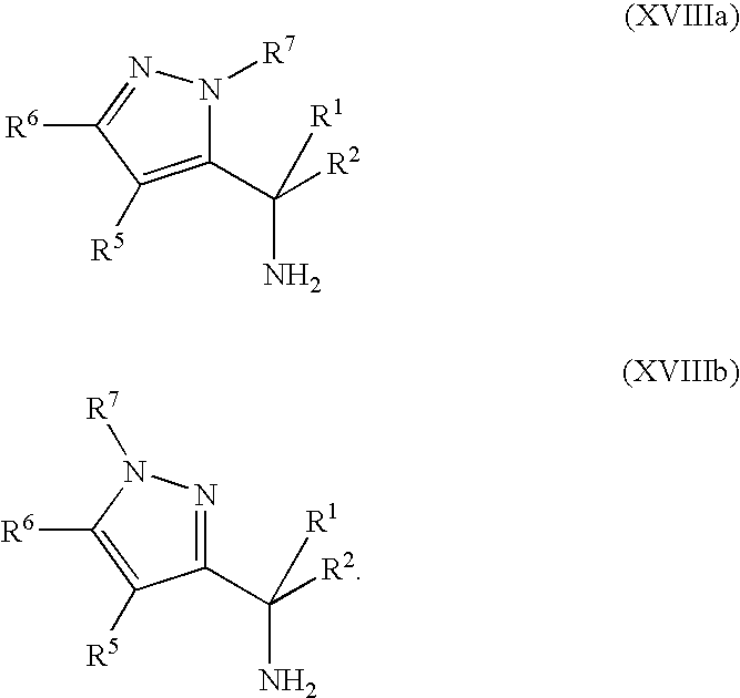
C1(C([R2])([R1])N)=C([R5])C([R6])=NN1[R7].C1(C([R2])([R1])N)=NN([R7])C([R6])=C1[R5]
